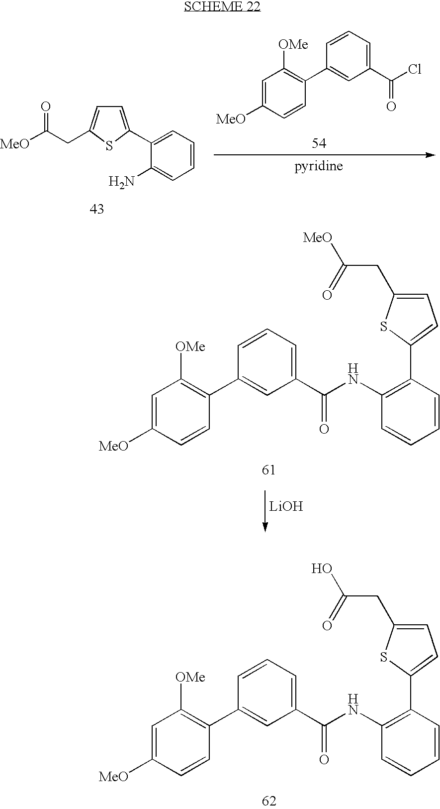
C1=C([MeO])C=CC(C2=CC(C(NC3=C(C4=CC=C(CC(O)=O)S4)C=CC=C3)=O)=CC=C2)=C1[OMe].C1=C(CC([MeO])=O)SC(C2=CC=CC=C2N)=C1.C1=C([MeO])C=CC(C2=CC(C(Cl)=O)=CC=C2)=C1[OMe].[LiOH].C1=C([MeO])C=CC(C2=CC(C(NC3=C(C4=CC=C(CC([MeO])=O)S4)C=CC=C3)=O)=CC=C2)=C1[OMe]
